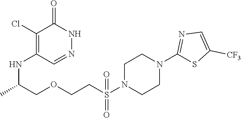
C1(Cl)=C(NC(COCCS(N2CCN(C3=NC=C([CF3])S3)CC2)(=O)=O)C)C=NNC1=O
